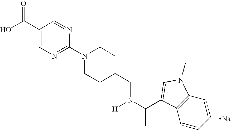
OC(C1=CN=C(N2CCC(CN(C(C)C3=CN(C)C4=C3C=CC=C4)[H])CC2)N=C1)=O.[Na]
